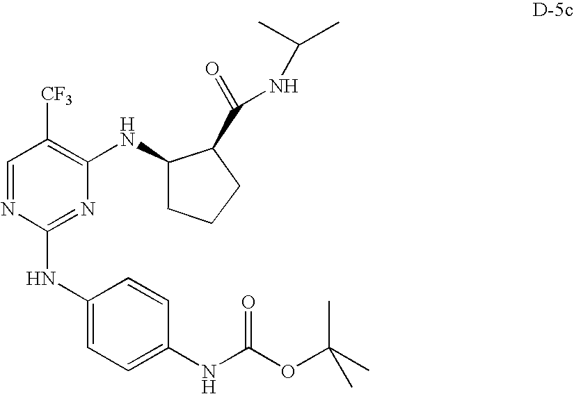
C1=NC(NC2=CC=C(NC(OC(C)(C)C)=O)C=C2)=NC(NC2CCCC2C(=O)NC(C)C)=C1[CF3]
